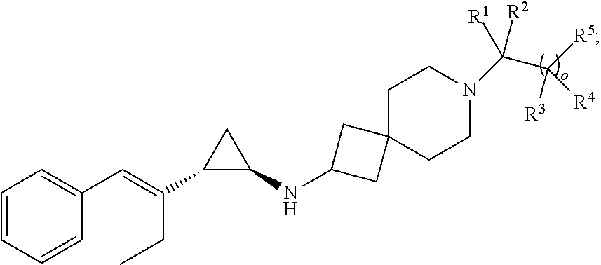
C1=CC(C=C(CC)C2C(NC3CC4(C3)CCN(C(C([R5])([R3])[R4])([R1])[R2])CC4)C2)=CC=C1
